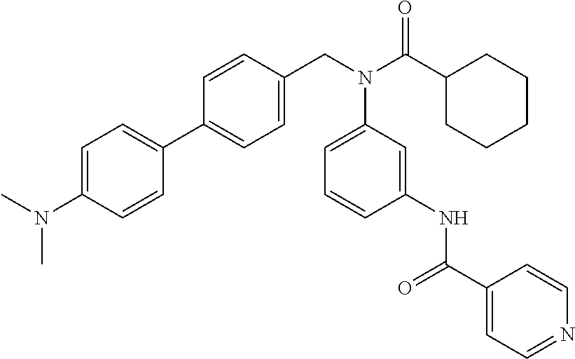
C1=CC(CN(C(C2CCCCC2)=O)C2=CC=CC(NC(C3=CC=NC=C3)=O)=C2)=CC=C1C1=CC=C(N(C)C)C=C1
